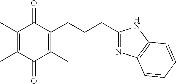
C1(C)=C(C)C(=O)C(C)=C(CCCC2=NC3=C(N2)C=CC=C3)C1=O
